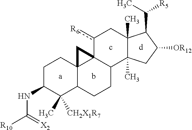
C(C1C2(C)C(C)(CC1[OR12])C1C3(c([R6])C2)C2(C(CC1)C(C)([CH2X1R7])C(NC([R10])=[X2])CC2)C3)([R5])C
